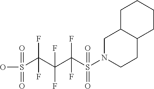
C1N(S(C(C(C(S(=O)(=O)O)(F)F)(F)F)(F)F)(=O)=O)CCC2C1CCCC2
